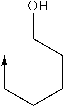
C(CCCCO)->C
